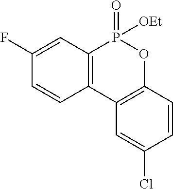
C1(F)=CC2=C(C=C1)C1=C(OP2(=O)[OEt])C=CC(Cl)=C1
